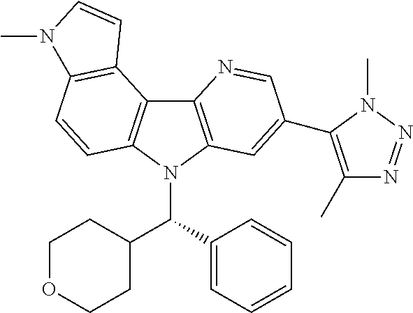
C12=C(N(C(C3=CC=CC=C3)C3CCOCC3)C3=C1C1=C(C=C3)N(C)C=C1)C=C(C1=C(C)N=NN1C)C=N2
